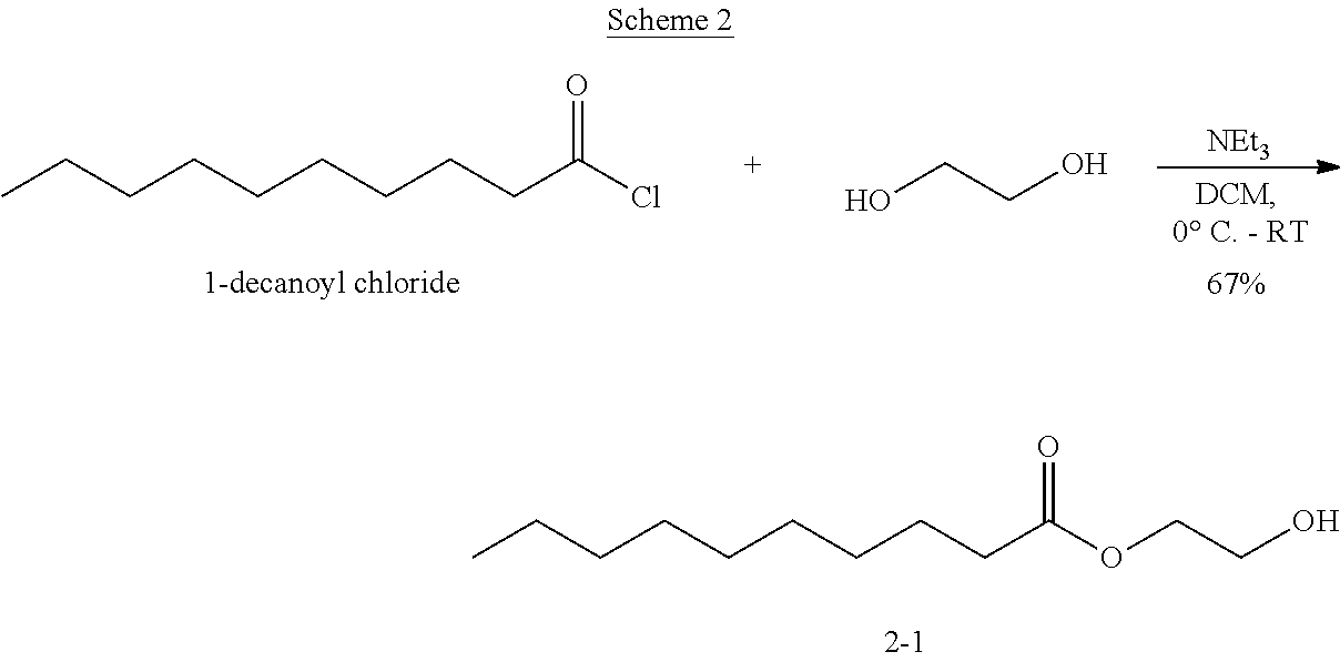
CCCCCCCCCC(OCCO)=O.CCCCCCCCCC(Cl)=O.[NEt3].OCCO
